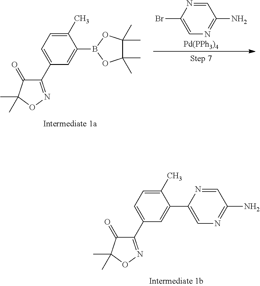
C1=C(C2=NOC(C)(C)C2=O)C=C(B2OC(C)(C)C(C)(C)O2)C(C)=C1.C1(Br)=CN=C(N)C=N1.[Pd(PPh3)4].C1=C(C2=NOC(C)(C)C2=O)C=C(C2=CN=C(N)C=N2)C(C)=C1
